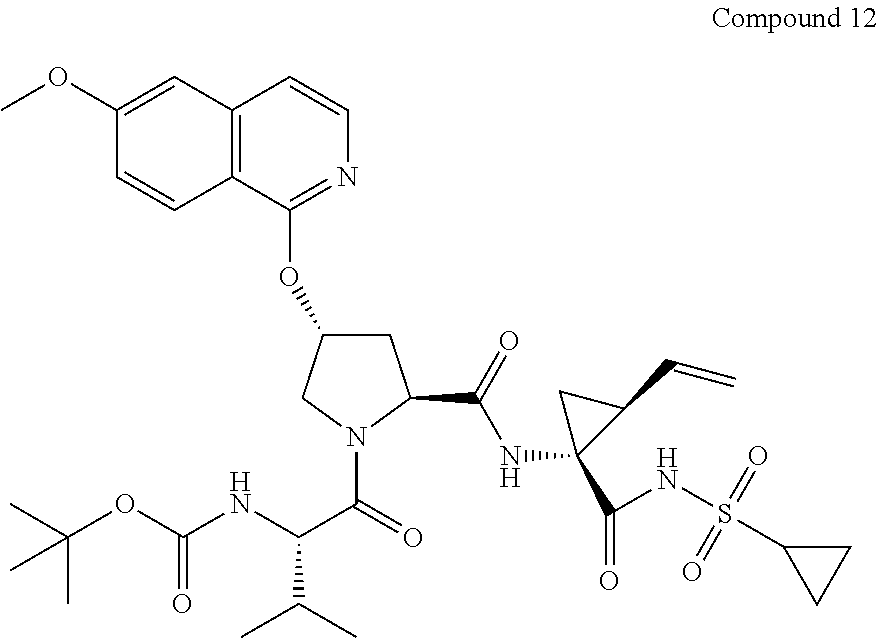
C1(OC)=CC2=C(C=C1)C(OC1CC(C(NC3(C(NS(C4CC4)(=O)=O)=O)C(C=C)C3)=O)N(C(=O)C(NC(OC(C)(C)C)=O)C(C)C)C1)=NC=C2
